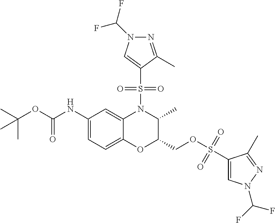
C1(NC(OC(C)(C)C)=O)=CC=C2C(=C1)N(S(C1=CN(C(F)F)N=C1C)(=O)=O)C(C)C(COS(C1=CN(C(F)F)N=C1C)(=O)=O)O2
